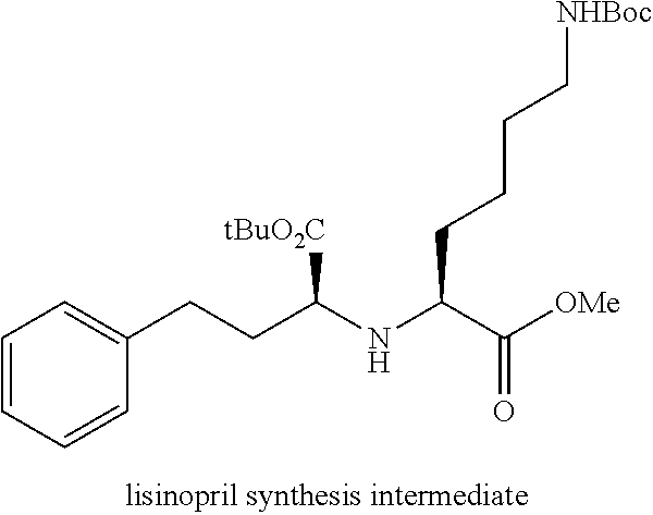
[OMe]C(C(NC(CCC1=CC=CC=C1)[tBuO2C])CCCC[NHBoc])=O
